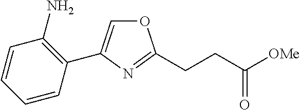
O1C=C(C2=C(N)C=CC=C2)N=C1CCC([OMe])=O
